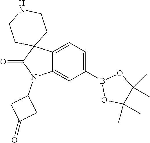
C12=CC=C(B3OC(C)(C)C(C)(C)O3)C=C1N(C1CC(=O)C1)C(=O)C21CCNCC1
